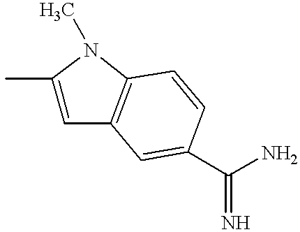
C1(C)=CC2=C(N1C)C=CC(C(N)=N)=C2
